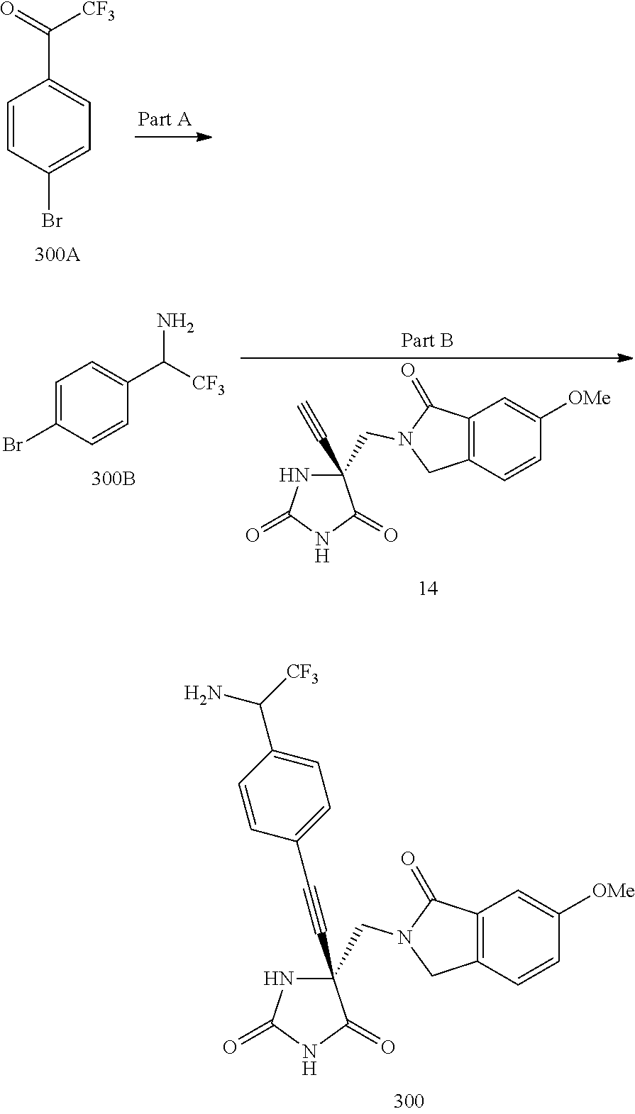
C1=CC(Br)=CC=C1C(=O)[CF3].C1=C(Br)C=CC(C([CF3])N)=C1.C1(C#C)(CN2CC3=C(C2=O)C=C([OMe])C=C3)NC(=O)NC1=O.C1(C#CC2=CC=C(C([CF3])N)C=C2)(CN2CC3=C(C2=O)C=C([OMe])C=C3)NC(=O)NC1=O
